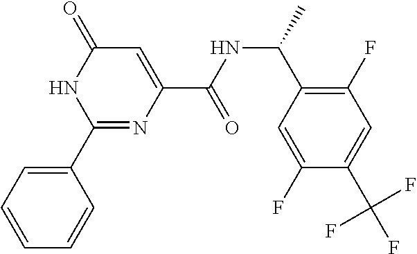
C1=CC=C(C2=NC(C(NC(C)C3=C(F)C=C(C(F)(F)F)C(F)=C3)=O)=CC(=O)N2)C=C1
